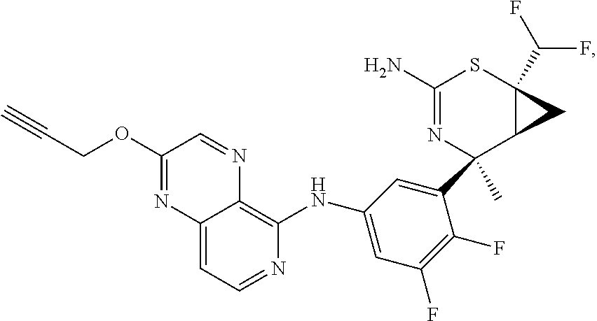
C(COC1=NC2=CC=NC(NC3=CC(F)=C(F)C(C4(C)C5C(C(F)F)(SC(N)=N4)C5)=C3)=C2N=C1)#C
